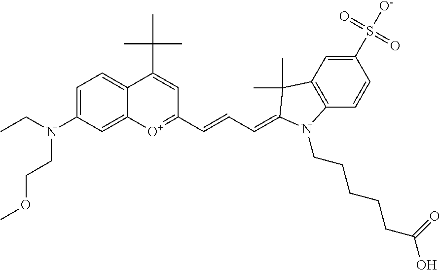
C1=C(N(CC)CCOC)C=C2C(=C1)C(C(C)(C)C)=CC(C=CC=C1C(C)(C)C3=C(C=CC(S([O-])(=O)=O)=C3)N1CCCCCC(O)=O)=[O+]2
